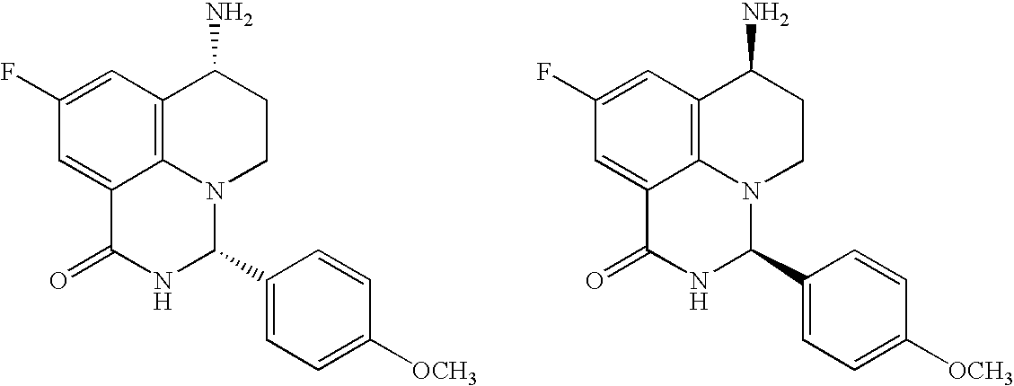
C1(F)=CC2=C3C(=C1)C(=O)NC(C1=CC=C([OCH3])C=C1)N3CCC2N.C1(F)=CC2=C3C(=C1)C(=O)NC(C1=CC=C([OCH3])C=C1)N3CCC2N
